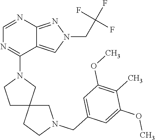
C1=NC2=NN(CC(F)(F)F)C=C2C(N2CCC3(C2)CN(CC2=CC(OC)=C(C)C(OC)=C2)CC3)=N1
